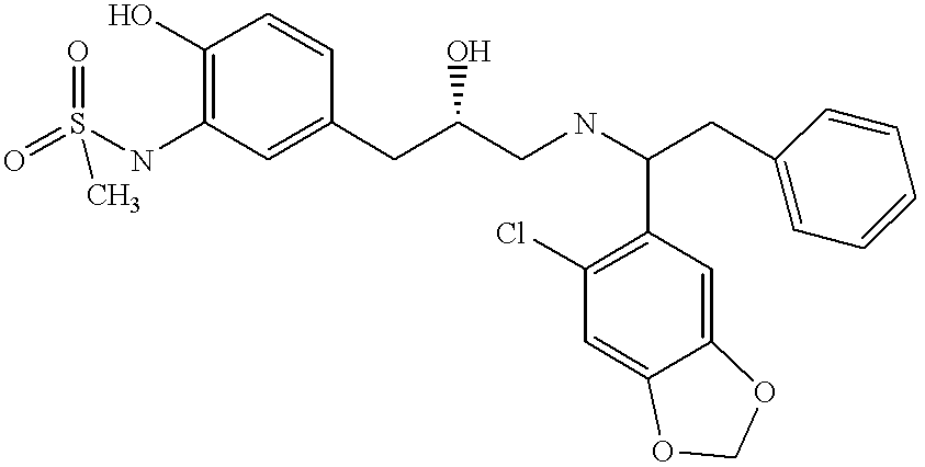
O=S(NC1=C(O)C=CC(CC(CNC(CC2=CC=CC=C2)C2=C(Cl)C=C3C(=C2)OCO3)O)=C1)(=O)C
